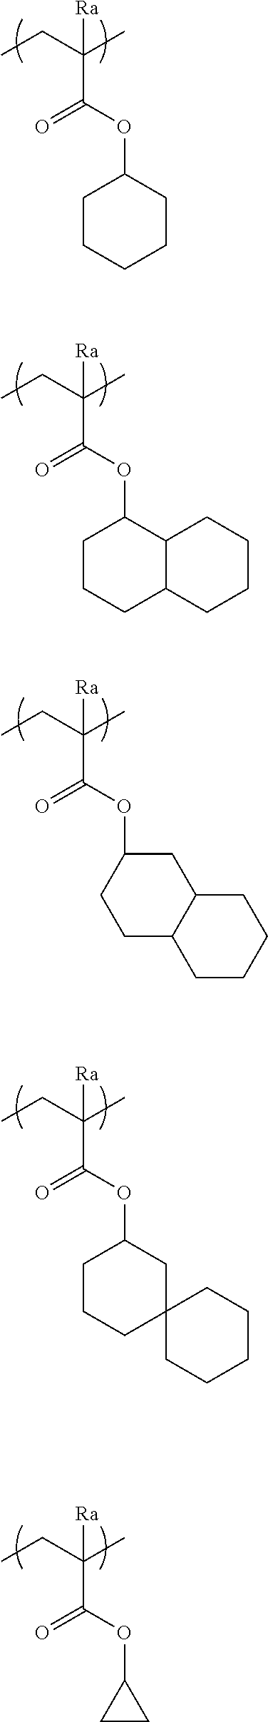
CCC(C)(C(=O)OC1CCCCC1)[Ra].CCC(C)(C(=O)OC1CCCC2C1CCCC2)[Ra].CCC(C)(C(=O)OC1CC2C(CC1)CCCC2)[Ra].CCC(C)(C(=O)OC1CCCC2(C1)CCCCC2)[Ra].CCC(C)(C(=O)OC1CC1)[Ra]
